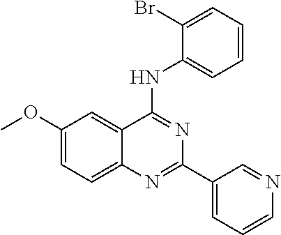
C1(OC)=CC=C2C(=C1)C(NC1=CC=CC=C1Br)=NC(C1=CC=CN=C1)=N2
